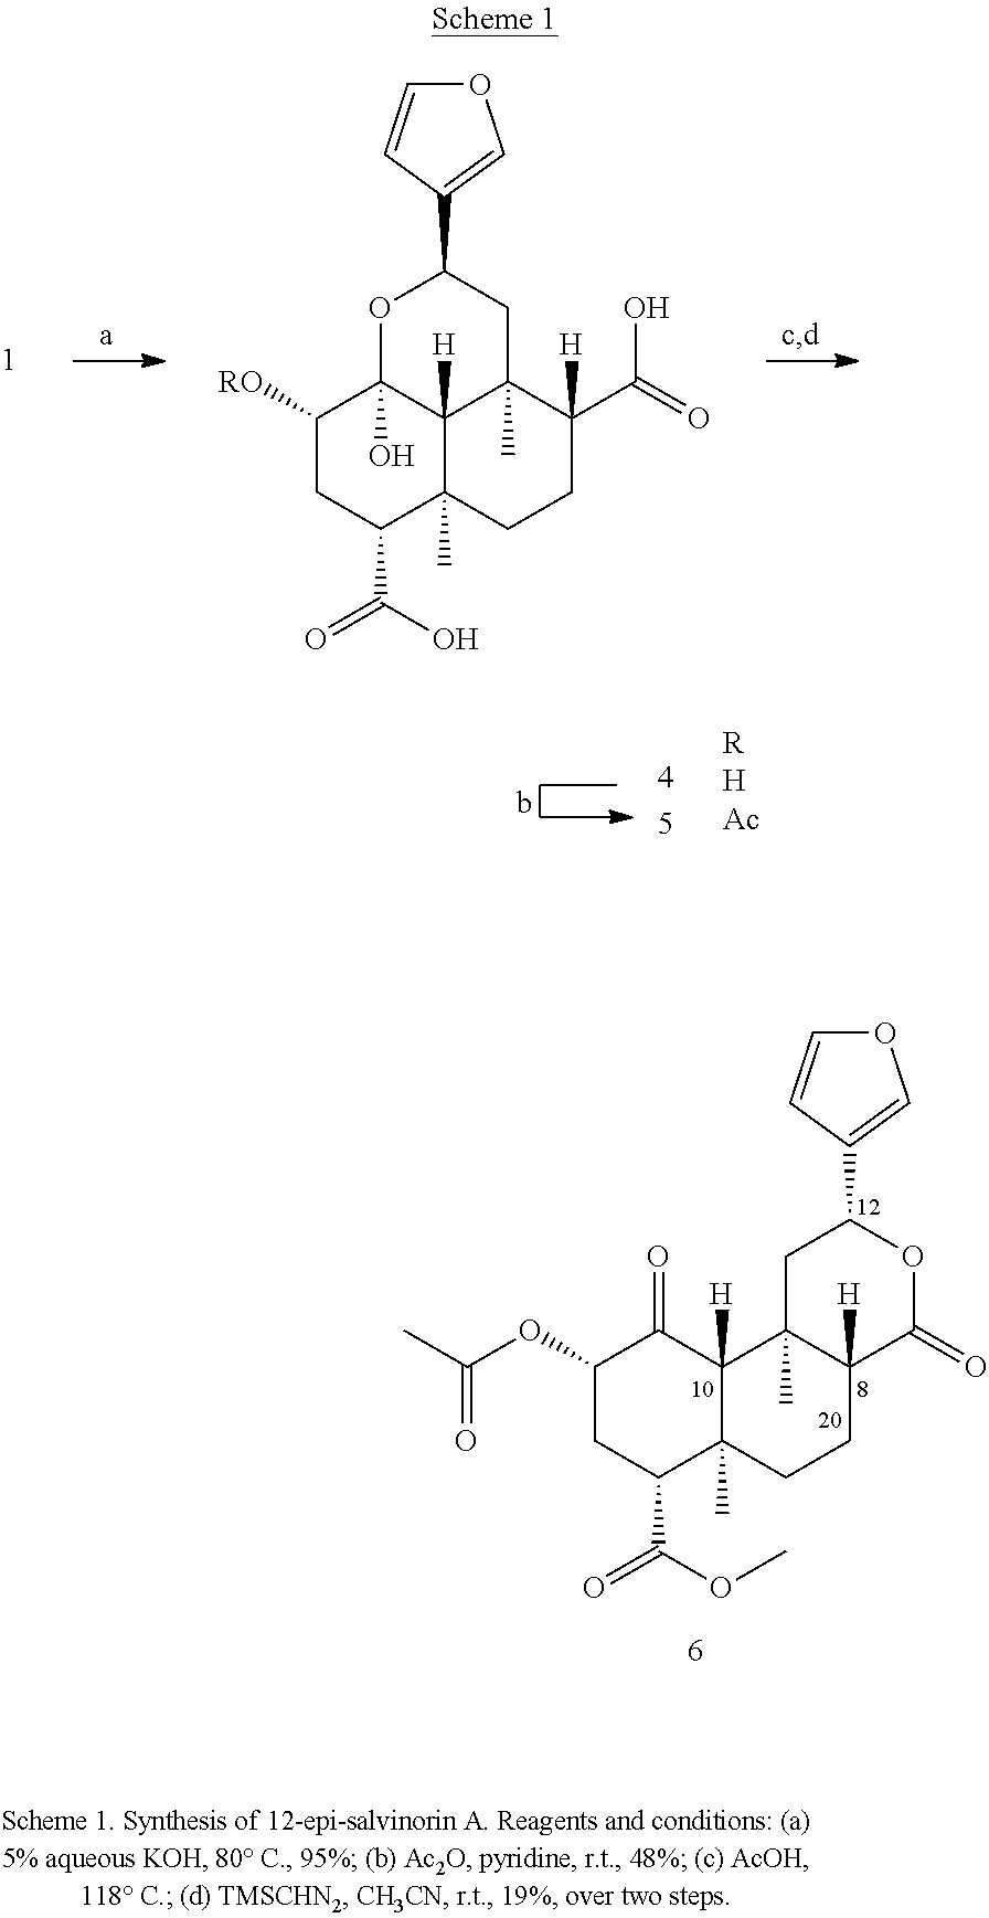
C1(OC(C)=O)CC(C(=O)OC)C2(C)C([H])(C1=O)C1(C)C([H])(CC2)C(=O)OC(C2=COC=C2)C1.C1([RO])CC(C(=O)O)C2(C)C3([H])C1(O)OC(C1=COC=C1)CC3(C)C(C(=O)O)([H])CC2
